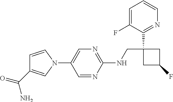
C1=CN(C2=CN=C(NCC3(C4=NC=CC=C4F)CC(F)C3)N=C2)C=C1C(=O)N
